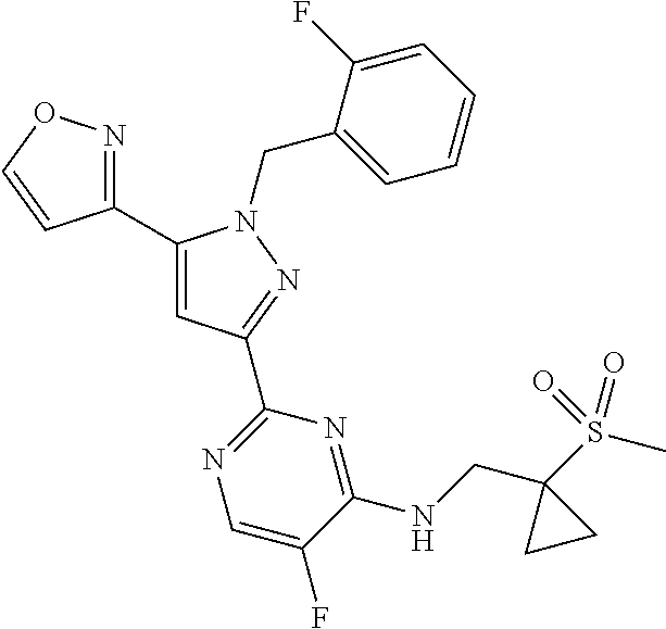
C1(C2=NOC=C2)=CC(C2=NC=C(F)C(NCC3(S(C)(=O)=O)CC3)=N2)=NN1CC1=CC=CC=C1F
